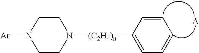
C1CN([(C2H4)n]C2=CC=CC=C2)CCN1[Ar]
